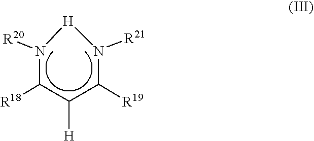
C1([H])C([R19])N([R21])[H]N([R20])C1[R18]
